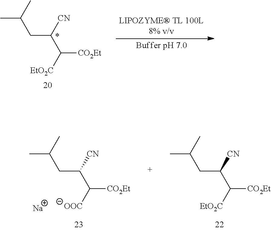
CC(CC([CN])C([EtO2C])[CO2Et])C.CC(CC([CN])C([OOC])[CO2Et])C.CC(CC([CN])C([EtO2C])[CO2Et])C.[Na]
